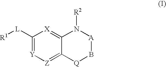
[R1][L]C1=[Y][Z]=C2C(=[X]1)N([R2])[A]B[Q]2
